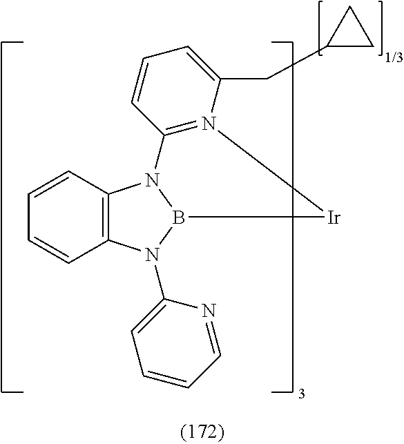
C12=C(N(C3=CC=CC=N3)B3N1C1=N(C(CC4CC4)=CC=C1)[Ir]3)C=CC=C2
